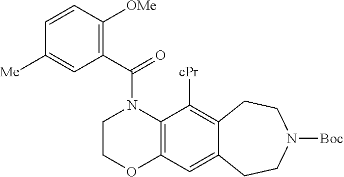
C1COC2=C(N1C(C1=C([OMe])C=CC([Me])=C1)=O)C([cPr])=C1C(=C2)CCN([Boc])CC1
